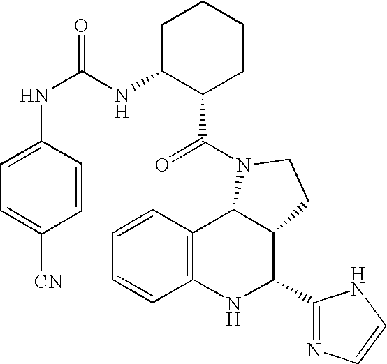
C12=C(NC(C3=NC=CN3)C3C1N(C(=O)C1CCCCC1NC(=O)NC1=CC=C([CN])C=C1)CC3)C=CC=C2
